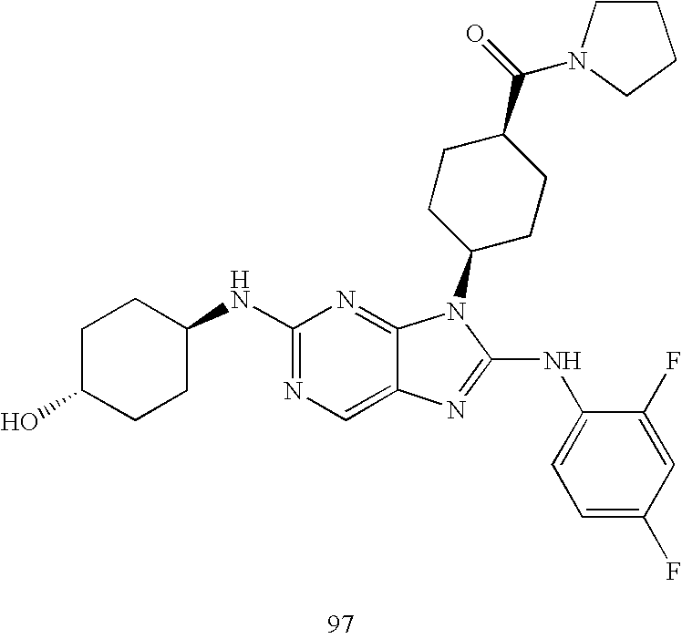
N(C1=NC=C2C(=N1)N(C1CCC(C(=O)N3CCCC3)CC1)C(NC1=CC=C(F)C=C1F)=N2)C1CCC(O)CC1
